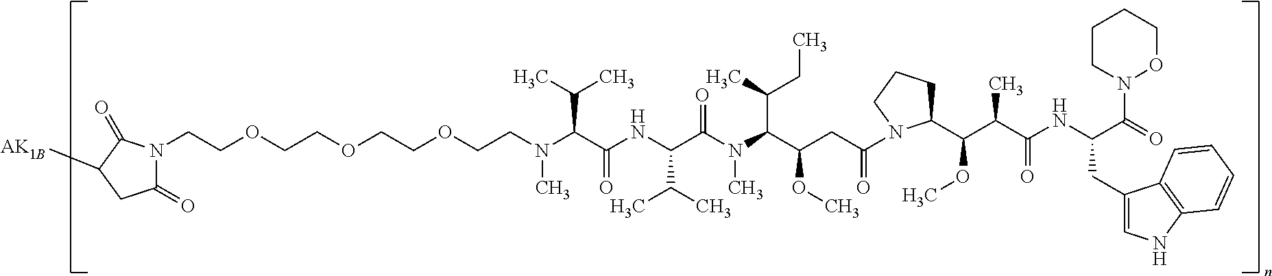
C1(C(OC)C(C(=O)NC(C(=O)N2OCCCC2)CC2=CNC3=C2C=CC=C3)C)CCCN1C(=O)CC(C(N(C(C(NC(C(N(CCOCCOCCOCCN1C(=O)C([AK1B])CC1=O)C)C(C)C)=O)C(C)C)=O)C)C(CC)C)OC
